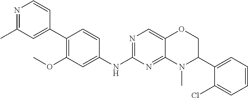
C1(C2=CC(C)=NC=C2)=C(OC)C=C(NC2=NC=C3C(=N2)N(C)C(C2=CC=CC=C2Cl)CO3)C=C1
